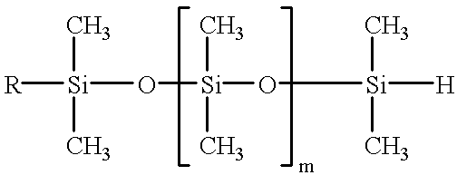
[R][Si](O[Si](C)(C)O[Si]([H])(C)C)(C)C
